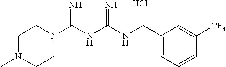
Cl.C(NC(NC(N1CCN(C)CC1)=N)=N)C1=CC=CC([CF3])=C1
